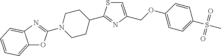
N1(C2=NC3=CC=CC=C3O2)CCC(C2=NC(COC3=CC=C(S(C)(=O)=O)C=C3)=CS2)CC1
